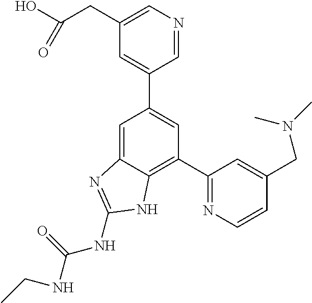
C1=C2C(=C(C3=NC=CC(CN(C)C)=C3)C=C1C1=CC(CC(O)=O)=CN=C1)NC(NC(NCC)=O)=N2
